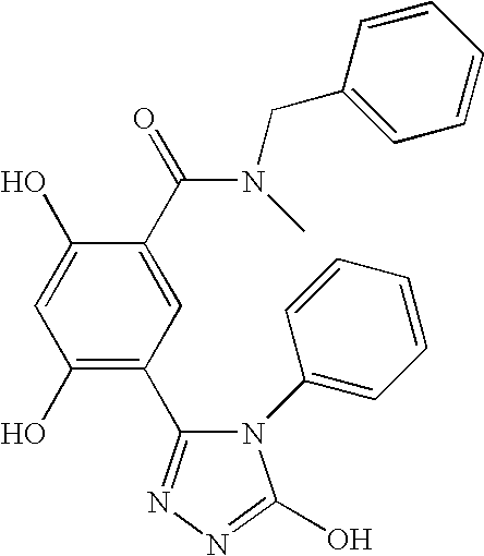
N1(C2=CC=CC=C2)C(C2=C(O)C=C(O)C(C(=O)N(CC3=CC=CC=C3)C)=C2)=NN=C1O
